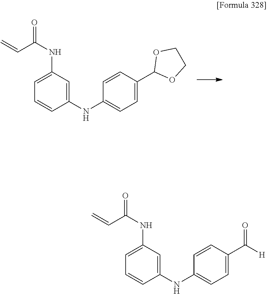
C1=C(C2OCCO2)C=CC(NC2=CC(NC(=O)C=C)=CC=C2)=C1.C1=C(C([H])=O)C=CC(NC2=CC(NC(=O)C=C)=CC=C2)=C1
